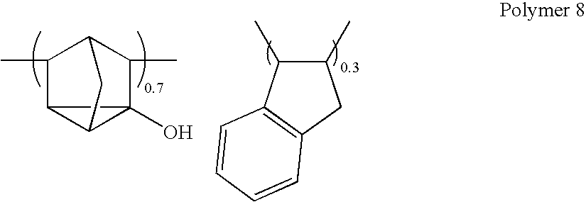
C12C3(O)C1CC(C3C)C2C.C1(C)C(C)C2=C(C1)C=CC=C2
